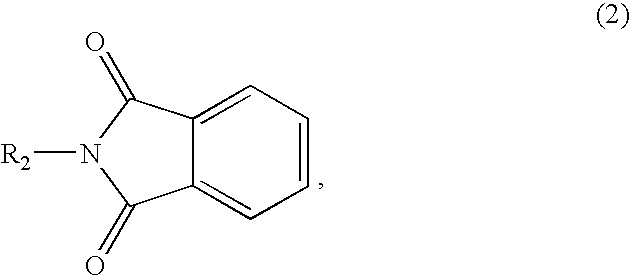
C12=CC=CC=C1C(=O)N([R2])C2=O
